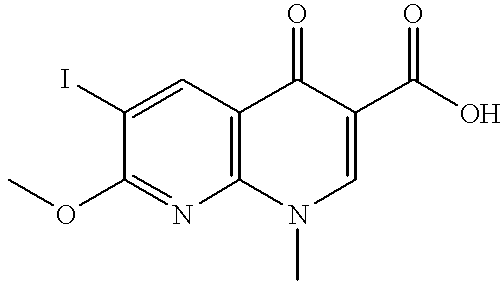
C1(OC)=NC2=C(C=C1I)C(=O)C(C(O)=O)=CN2C
